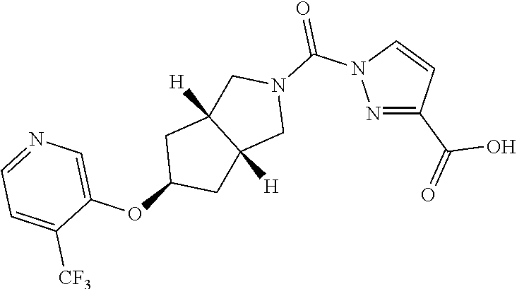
N1=C(C(O)=O)C=CN1C(=O)N1CC2([H])C([H])(C1)CC(OC1=CN=CC=C1[CF3])C2
